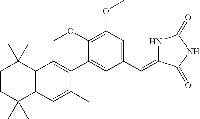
C1CC(C)(C)C2=C(C1(C)C)C=C(C1=CC(C=C3NC(=O)NC3=O)=CC(OC)=C1OC)C(C)=C2
